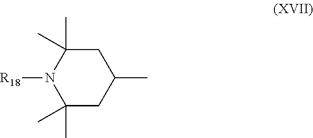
C1(C)CC(C)(C)N([R18])C(C)(C)C1
